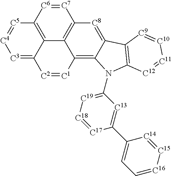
[C3]1=C2C3=C([C5]=[C4]1)[C6]=[C7]C1=C3C(=C3C(=[C8]1)C1=C(N3C3=[C19][C18]=[C17]C(C4=CC=[C16][C15]=[C14]4)=[C13]3)[C12]=[C11][C10]=[C9]1)[C1]=[C2]2
